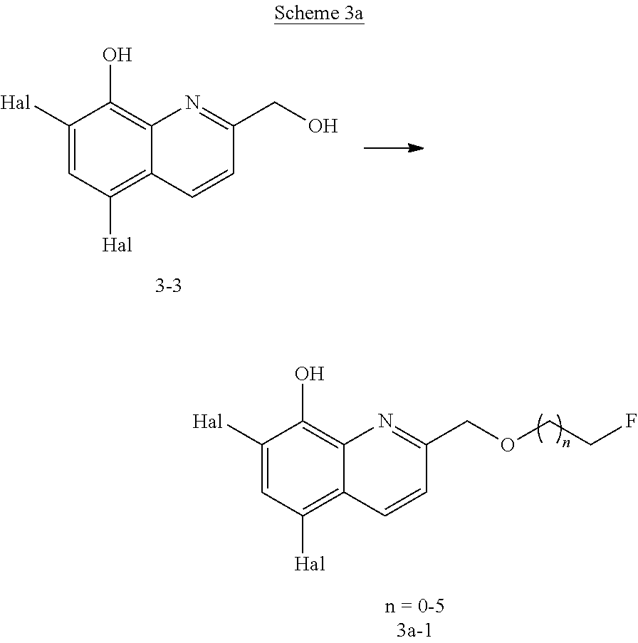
C1([Hal])=CC([Hal])=C2C(=C1O)N=C(COCCF)C=C2.C1([Hal])=CC([Hal])=C2C(=C1O)N=C(CO)C=C2
